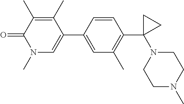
C1=C(C2=CN(C)C(=O)C(C)=C2C)C=CC(C2(N3CCN(C)CC3)CC2)=C1C
